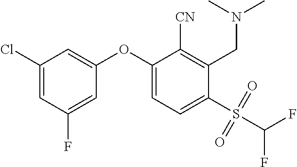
C1(Cl)=CC(F)=CC(OC2=CC=C(S(C(F)F)(=O)=O)C(CN(C)C)=C2[CN])=C1
